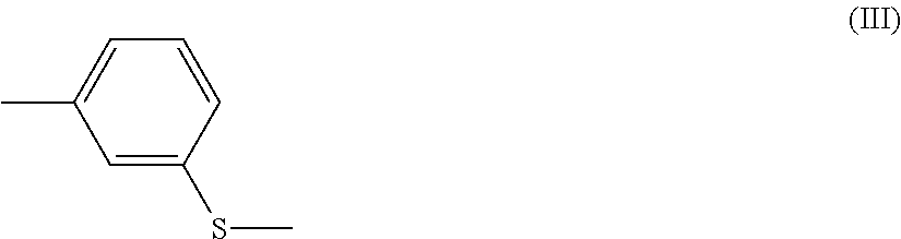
C1=C(SC)C=CC=C1C
